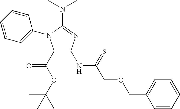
C1(C(OC(C)(C)C)=O)=C(NC(COCC2=CC=CC=C2)=S)N=C(N(C)C)N1C1=CC=CC=C1
